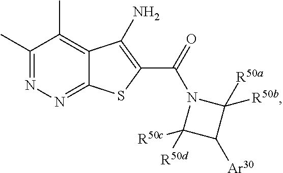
C1(C)=NN=C2C(=C1C)C(N)=C(C(=O)N1C([R50d])([R50c])C([Ar30])C1([R50a])[R50b])S2
